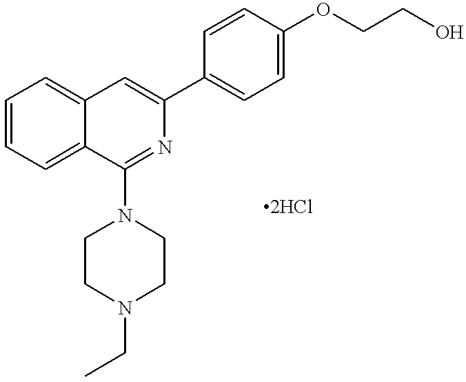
C1=CC=C2C(=C1)C(N1CCN(CC)CC1)=NC(C1=CC=C(OCCO)C=C1)=C2
